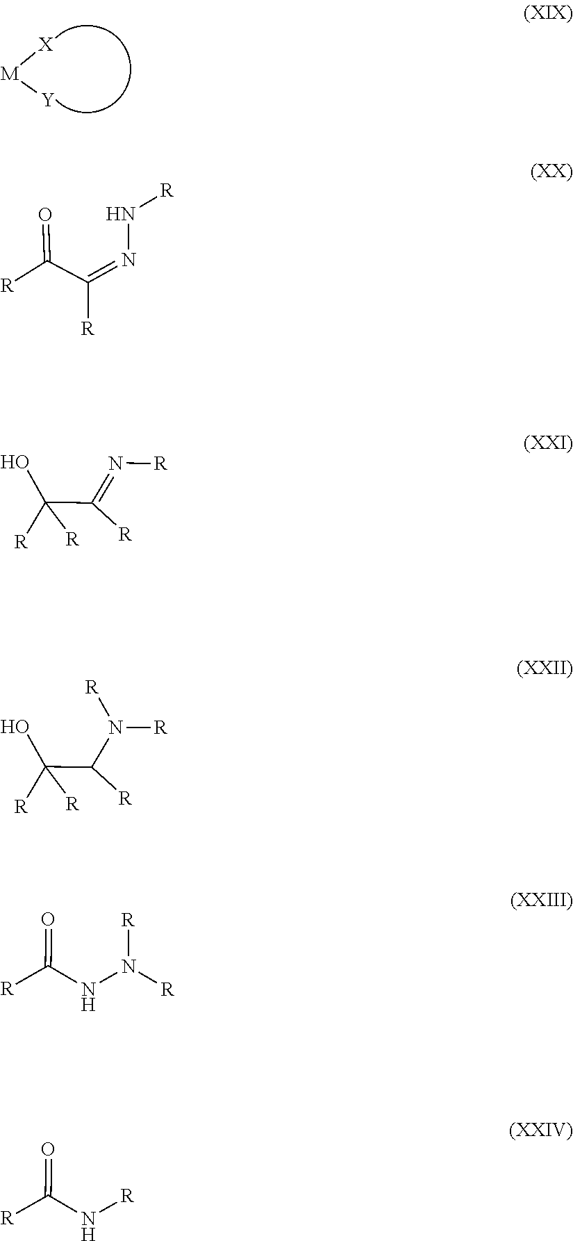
[M]([X])[Y].[R]C(C(=NN[R])[R])=O.C(C(=N[R])[R])([R])(O)[R].C(C(N([R])[R])[R])([R])(O)[R].[R]C(NN([R])[R])=O.[R]C(N[R])=O
